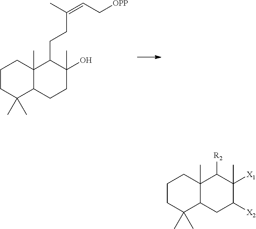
C1CC(C)(C)C2C(C)(C1)C(CCC(=CC[OPP])C)C(C)(O)CC2.C1CC(C)(C)C2C(C)(C1)C([R2])C([X1])(C)C([X2])C2
